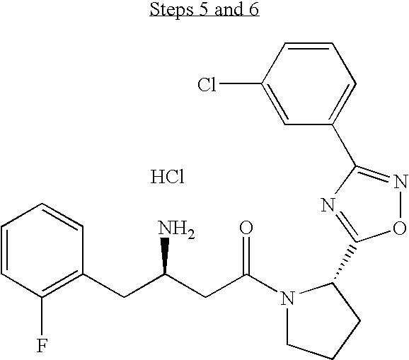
C1=CC(F)=C(CC(CC(N2CCCC2C2=NC(C3=CC=CC(Cl)=C3)=NO2)=O)N)C=C1.Cl
